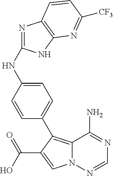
C1=C(NC2=NC3=C(N2)N=C([CF3])C=C3)C=CC(C2=C3N(N=CN=C3N)C=C2C(O)=O)=C1
